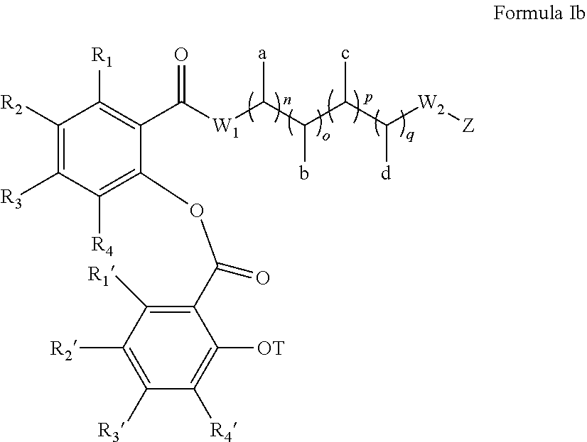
C1([R2])=C([R3])C([R4])=C(OC(C2=C([R1])C([R2])=C([R3])C([R4])=C2[OT])=O)C(C([W1]C(C(C(C([W2][Z])[d])c)b)[a])=O)=C1[R1]
